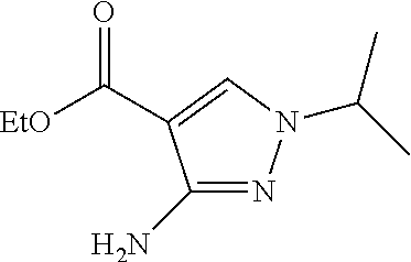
C1(N)=NN(C(C)C)C=C1C([EtO])=O
